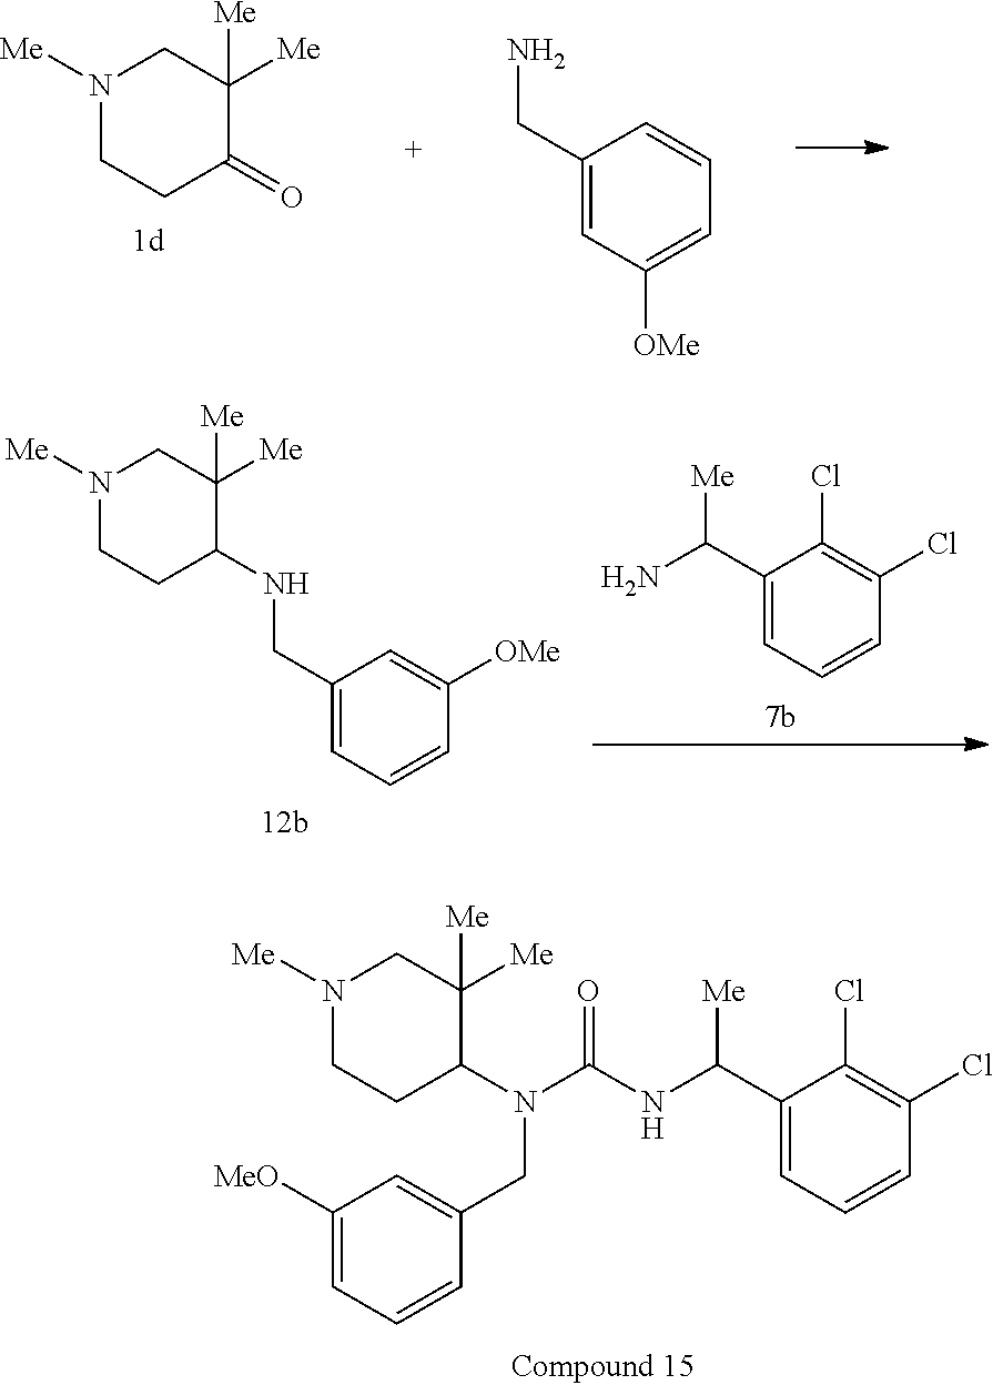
C1(C([Me])NC(N(C2CCN([Me])CC2([Me])[Me])CC2=CC([MeO])=CC=C2)=O)=CC=CC(Cl)=C1Cl.N1([Me])CCC(=O)C([Me])([Me])C1.C1(CN)=CC([OMe])=CC=C1.N1([Me])CCC(NCC2=CC=CC([OMe])=C2)C([Me])([Me])C1.C1(C([Me])N)=CC=CC(Cl)=C1Cl
